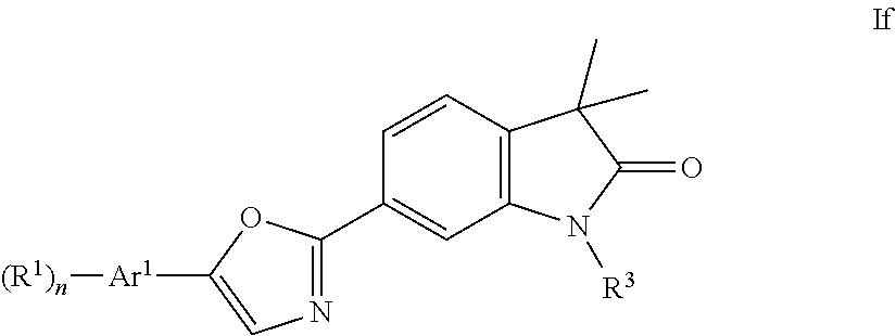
C1=C([Ar1][(R1)n])OC(C2=CC3=C(C=C2)C(C)(C)C(=O)N3[R3])=N1
